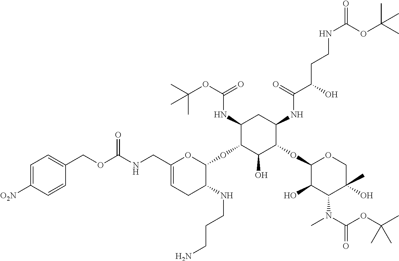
C1(NC(OC(C)(C)C)=O)C(OC2OC(CNC(=O)OCC3=CC=C([O2N])C=C3)=CCC2NCCCN)C(O)C(OC2C(O)C(N(C)C(=O)OC(C)(C)C)C(C)(O)CO2)C(NC(C(O)CCNC(=O)OC(C)(C)C)=O)C1
